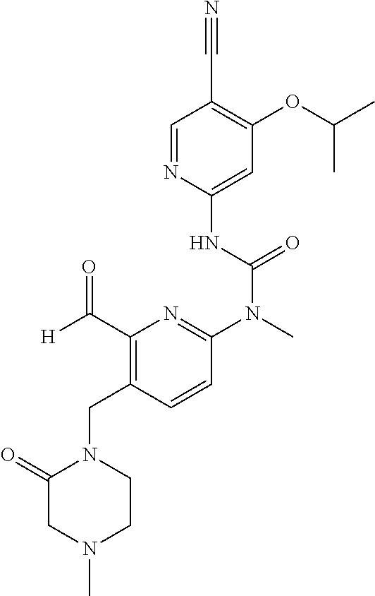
C1=NC(NC(N(C)C2=NC(C([H])=O)=C(CN3C(=O)CN(C)CC3)C=C2)=O)=CC(OC(C)C)=C1C#N
